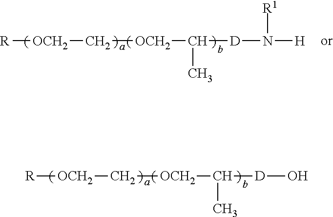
[R][OCH2]C[OCH2]C([D]O)C.[R][OCH2]C[OCH2]C([D]N([R1])[H])C
